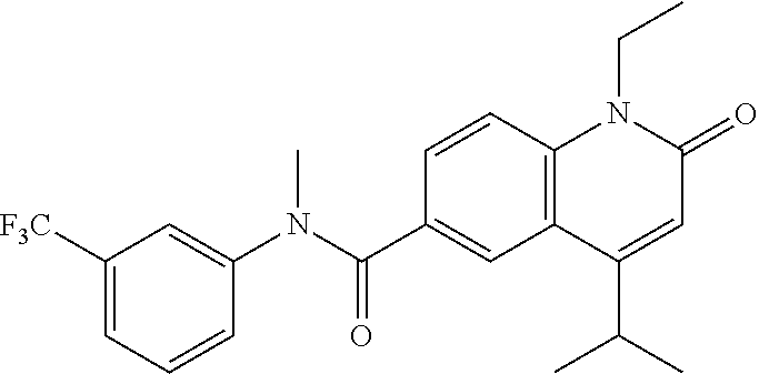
C1(N(C(C2=CC3=C(C=C2)N(CC)C(=O)C=C3C(C)C)=O)C)=CC([F3C])=CC=C1
